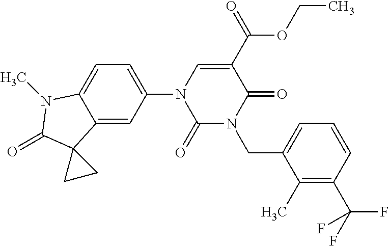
C1(=O)N(CC2=CC=CC(C(F)(F)F)=C2C)C(=O)C(C(OCC)=O)=CN1C1=CC=C2C(=C1)C1(C(=O)N2C)CC1
